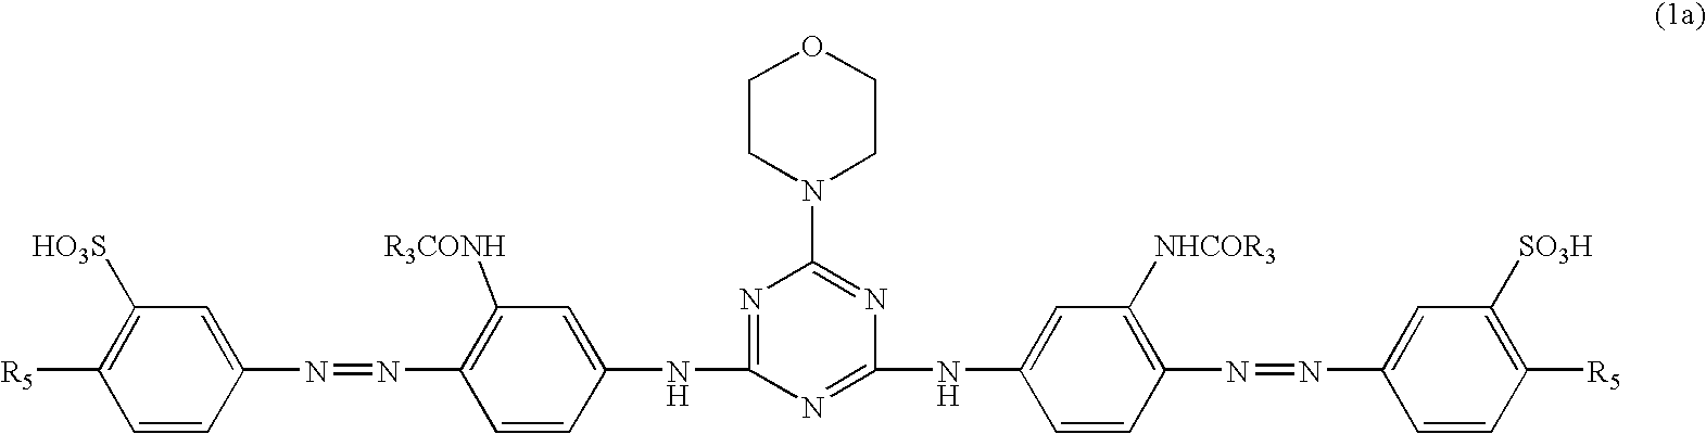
C1(N=NC2=C([R3CONH])C=C(NC3=NC(N4CCOCC4)=NC(NC4=CC([NHCOR3])=C(N=NC5=CC([SO3H])=C([R5])C=C5)C=C4)=N3)C=C2)=CC([HO3S])=C([R5])C=C1
